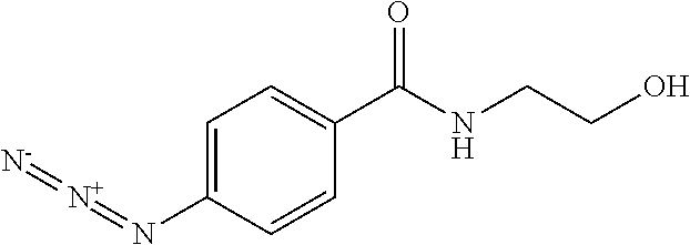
C1=C(N=[N+]=[N-])C=CC(C(NCCO)=O)=C1
